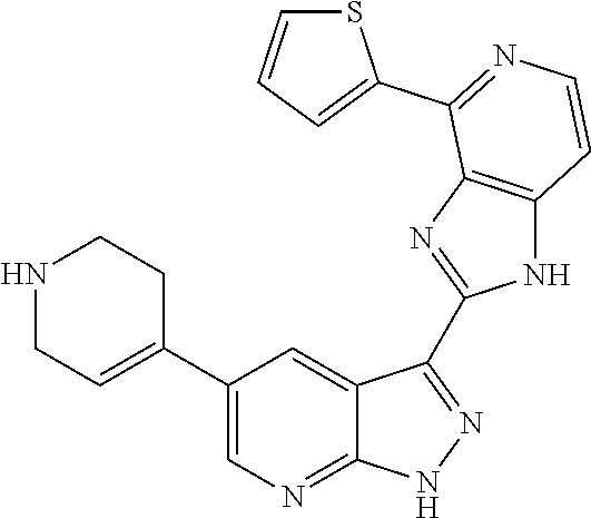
N1CC=C(C2=CN=C3C(=C2)C(C2=NC4=C(N2)C=CN=C4C2=CC=CS2)=N[N H]3)CC1
